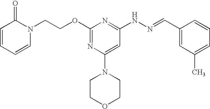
C(OC1=NC(N2CCOCC2)=CC(NN=CC2=CC(C)=CC=C2)=N1)CN1C(=O)C=CC=C1
